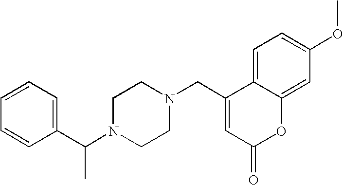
C1(C(N2CCN(CC3=CC(=O)OC4=CC(OC)=CC=C34)CC2)C)=CC=CC=C1
